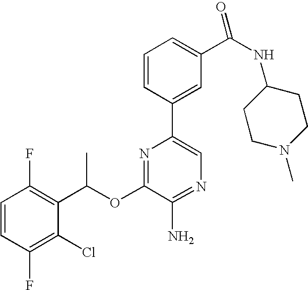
C1=CC(F)=C(C(OC2=NC(C3=CC(C(NC4CCN(C)CC4)=O)=CC=C3)=CN=C2N)C)C(Cl)=C1F
